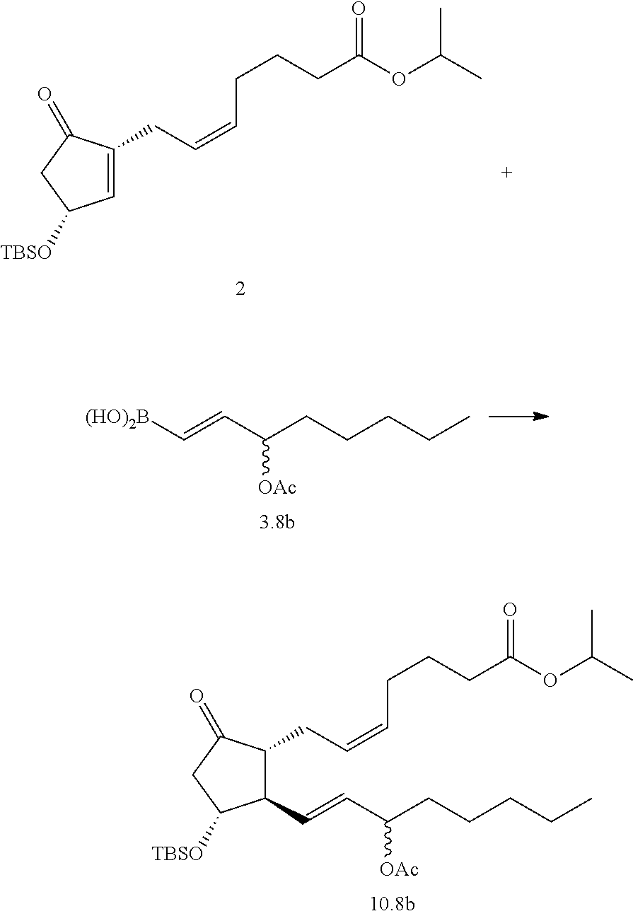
C1=C(CC=CCCCC(OC(C)C)=O)C(=O)CC1[TBSO].C1(C=CC(CCCCC)[OAc])C(CC=CCCCC(OC(C)C)=O)C(=O)CC1[TBSO].C(CC)CCC(C=C[(HO)2B])[OAc]
